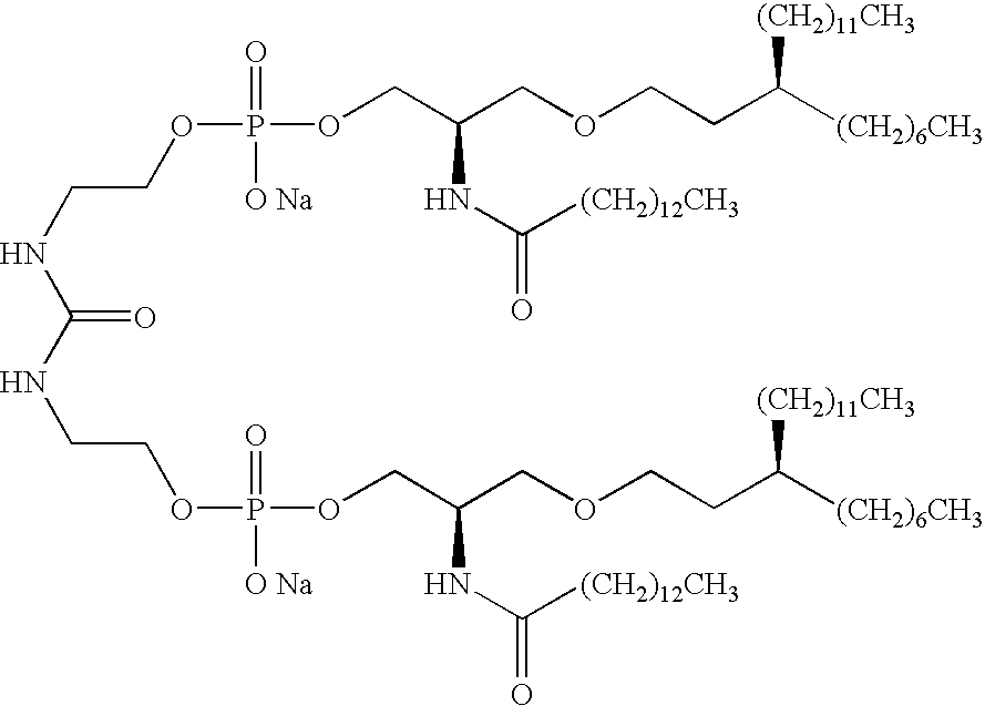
C(=O)(NCCOP(OCC(COCCC([(CH2)6CH3])[(CH2)11CH3])NC(=O)[(CH2)12CH3])(=O)[O Na])NCCOP(OCC(COCCC([(CH2)6CH3])[(CH2)11CH3])NC(=O)[(CH2)12CH3])(=O)[O Na]
